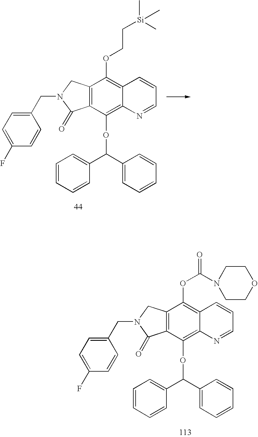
C12=C(CN(CC3=CC=C(F)C=C3)C1=O)C(OCC[Si](C)(C)C)=C1C(=C2OC(C2=CC=CC=C2)C2=CC=CC=C2)N=CC=C1.C12=C(CN(CC3=CC=C(F)C=C3)C1=O)C(OC(N1CCOCC1)=O)=C1C(=C2OC(C2=CC=CC=C2)C2=CC=CC=C2)N=CC=C1
